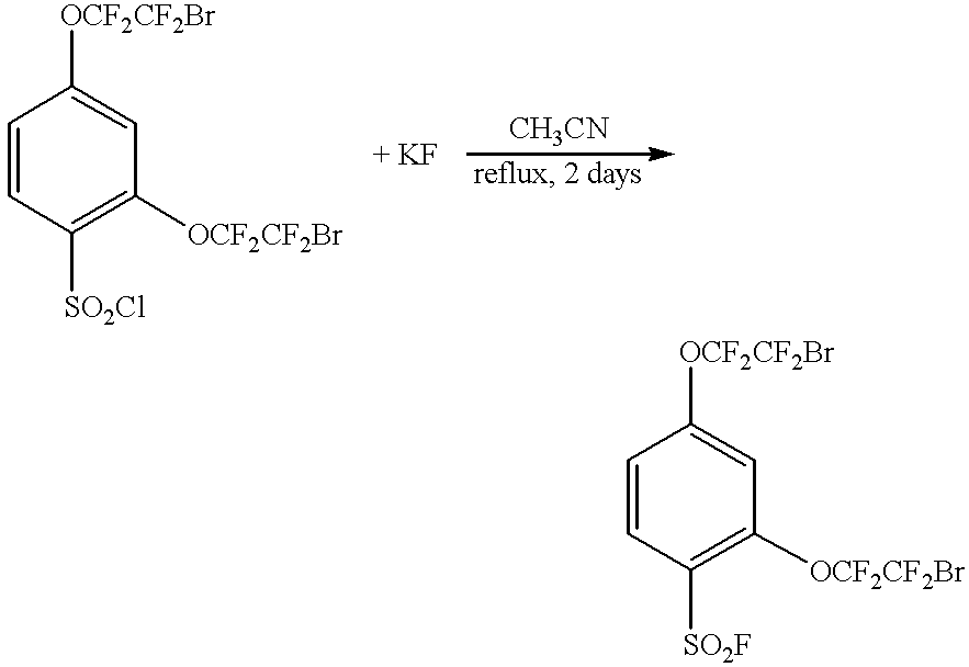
C1=CC([SO2Cl])=C([OCF2CF2Br])C=C1[OCF2CF2Br].C1=CC([SO2F])=C([OCF2CF2Br])C=C1[OCF2CF2Br]
